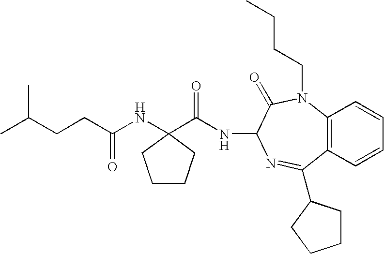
CC(CCC(NC1(C(NC2N=C(C3CCCC3)C3=C(N(CCCC)C2=O)C=CC=C3)=O)CCCC1)=O)C
